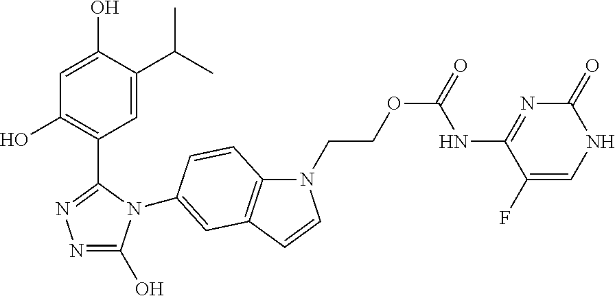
N1=C(O)N(C2=CC3=C(N(CCOC(NC4=NC(=O)NC=C4F)=O)C=C3)C=C2)C(C2=C(O)C=C(O)C(C(C)C)=C2)=N1
